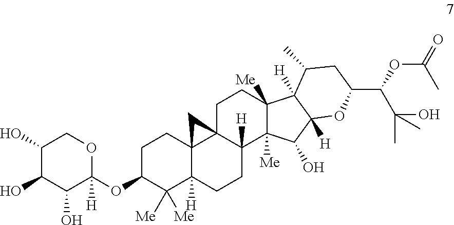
C1(O)C(O)C(O)C(OC2C([Me])([Me])C3([H])C4(CC2)C2(C([H])(CC3)C3([Me])C([Me])(CC2)C2([H])C([H])(C3O)OC(C(C(O)(C)C)OC(C)=O)CC2C)C4)([H])OC1
